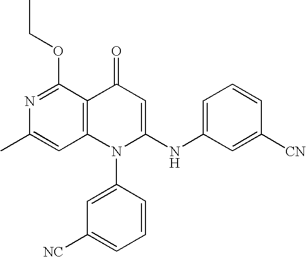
C1(C)=CC2=C(C(OCC)=N1)C(=O)C=C(NC1=CC=CC([CN])=C1)N2C1=CC([NC])=CC=C1
